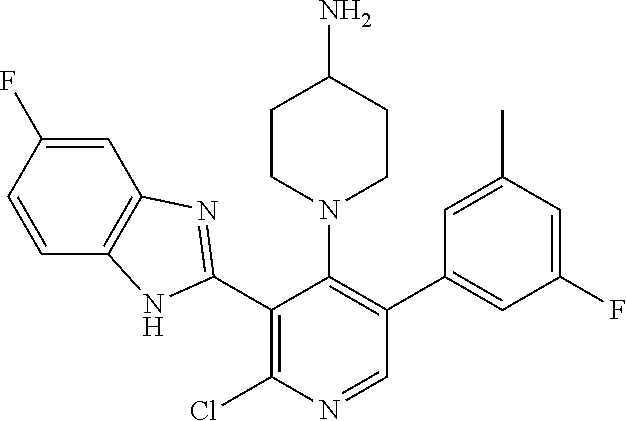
C1(C2=NC3=C(N2)C=CC(F)=C3)=C(Cl)N=CC(C2=CC(F)=CC(C)=C2)=C1N1CCC(N)CC1
